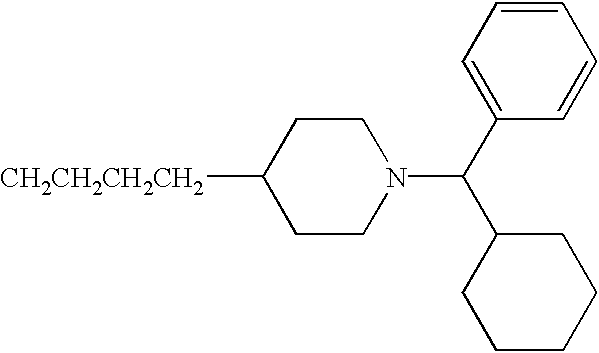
C1CN(C(C2=CC=CC=C2)C2CCCCC2)CCC1[CH2CH2CH2CH2]
